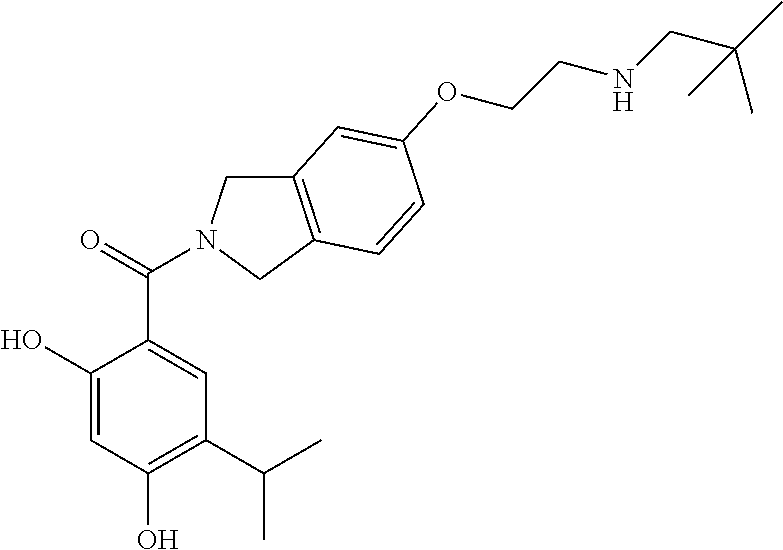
C1(O)=CC(O)=C(C(C)C)C=C1C(=O)N1CC2=C(C1)C=CC(OCCNCC(C)(C)C)=C2
